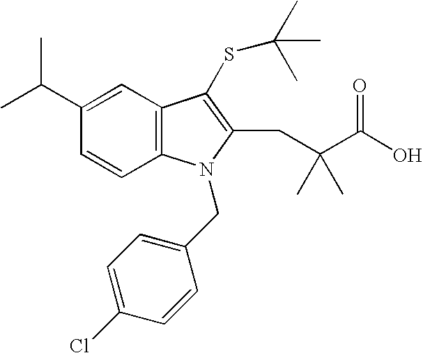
C(C1=CC2=C(C=C1)N(CC1=CC=C(Cl)C=C1)C(CC(C(O)=O)(C)C)=C2SC(C)(C)C)(C)C
